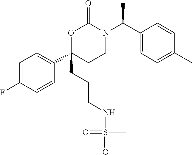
C1=C(F)C=CC(C2(CCCNS(C)(=O)=O)CCN(C(C3=CC=C(C)C=C3)C)C(=O)O2)=C1
